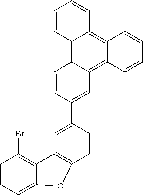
C12=C(Br)C=CC=C1OC1=C2C=C(C2=CC3=C4C(=C5C(=C3C=C2)C=CC=C5)C=CC=C4)C=C1
